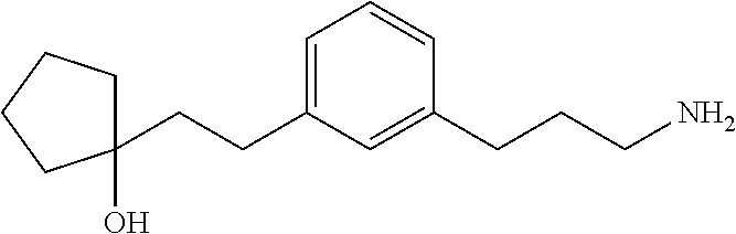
C1=C(CCC2(O)CCCC2)C=C(CCCN)C=C1
